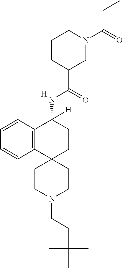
C12=C(C=CC=C1)C(NC(C1CN(C(CC)=O)CCC1)=O)([H])CCC21CCN(CCC(C)(C)C)CC1.[H]
